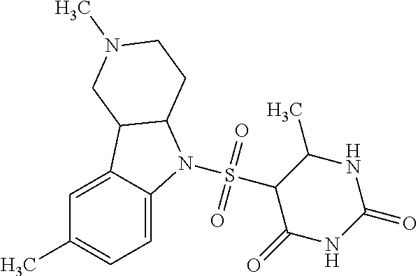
C1=C2C(=CC=C1C)N(S(C1C(=O)NC(=O)NC1C)(=O)=O)C1C2CN(C)CC1
